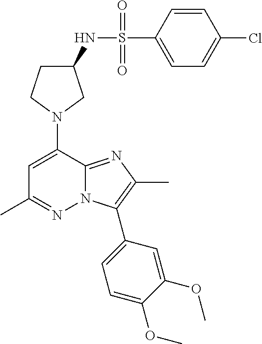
C1C(NS(C2=CC=C(Cl)C=C2)(=O)=O)CN(C2=CC(C)=NN3C2=NC(C)=C3C2=CC=C(OC)C(OC)=C2)C1
